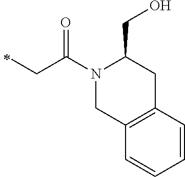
C(C(N1CC2=C(CC1CO)C=CC=C2)=O)C
